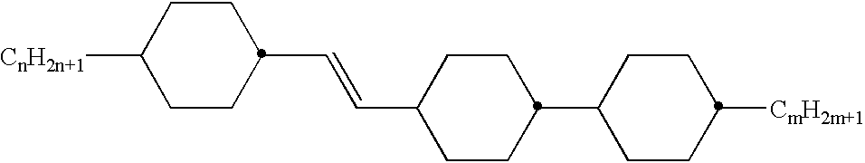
C1(C=CC2CCC(C3CCC([CmH2m+1])CC3)CC2)CCC([CnH2n+1])CC1
